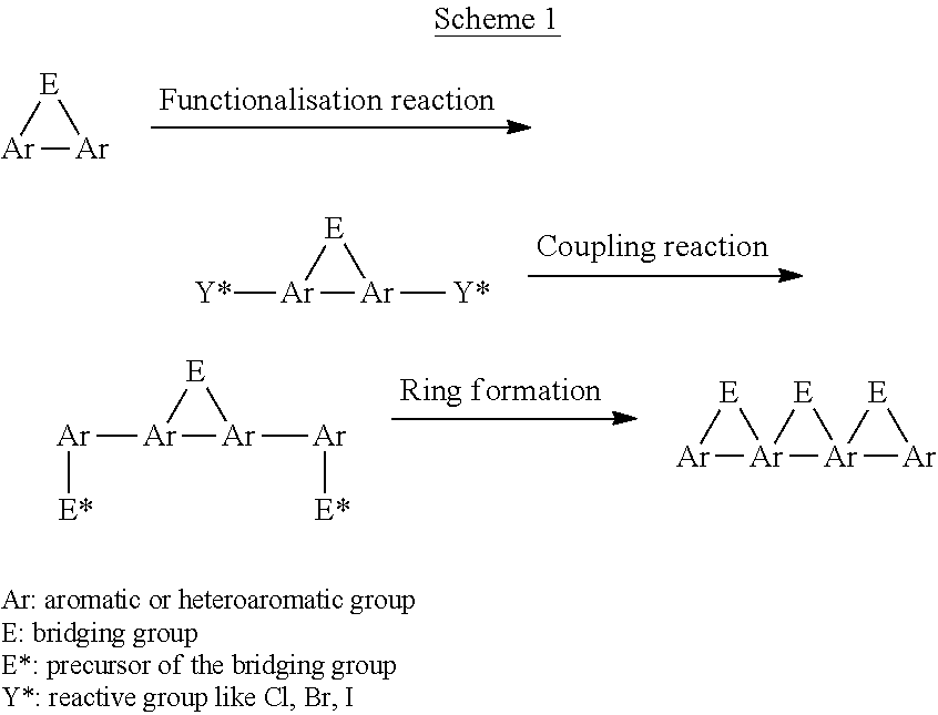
[Ar]1[Ar][E]1.[Ar]1([Y*])[Ar]([Y*])[E]1.[Ar]1([Ar][E*])[Ar]([Ar][E*])[E]1.[Ar]1[E][Ar]12[E][Ar]21[Ar][E]1
